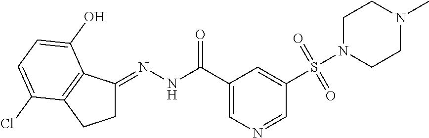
C1C(=NNC(C2=CN=CC(S(N3CCN(C)CC3)(=O)=O)=C2)=O)C2=C(C1)C(Cl)=CC=C2O
